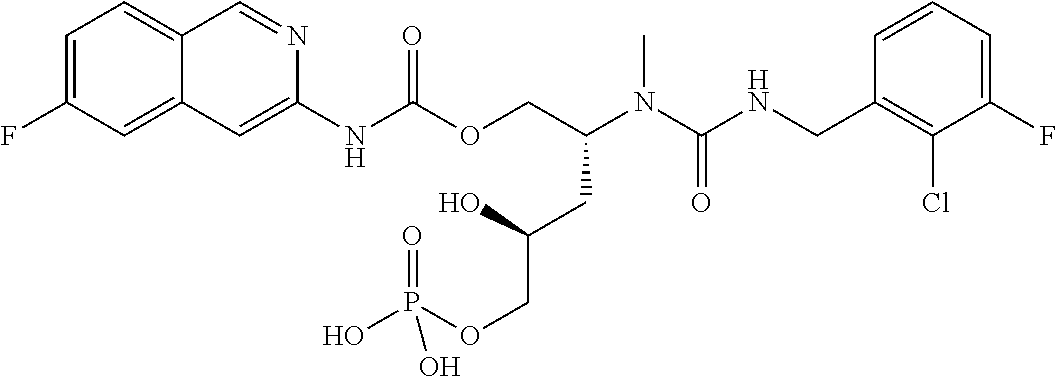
C1=CC(CNC(N(C(COC(NC2=CC3=CC(F)=CC=C3C=N2)=O)CC(COP(O)(=O)O)O)C)=O)=C(Cl)C(F)=C1
